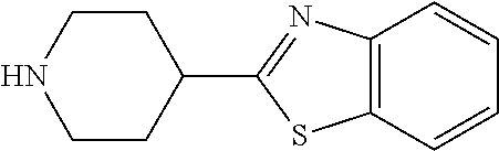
C12=C(N=C(C3CCNCC3)S1)C=CC=C2
